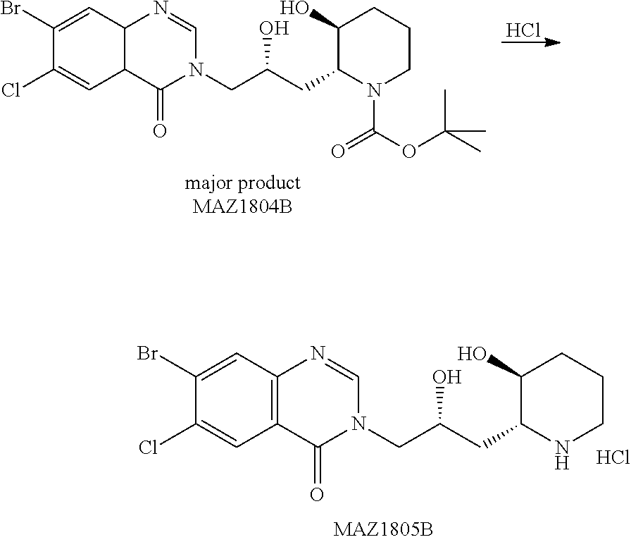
C1(Br)=CC2=C(C=C1Cl)C(=O)N(CC(CC1NCCCC1O)O)C=N2.Cl.C1(Br)=CC2C(C=C1Cl)C(=O)N(CC(CC1N(C(=O)OC(C)(C)C)CCCC1O)O)C=N2.Cl
